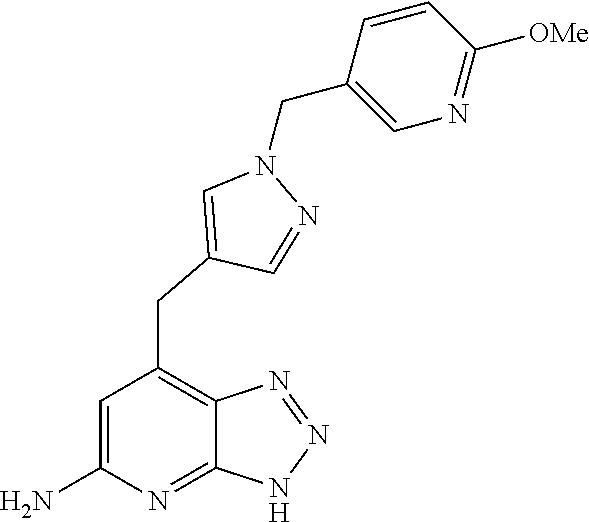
C(N1C=C(CC2=C3C(=NC(N)=C2)NN=N3)C=N1)C1=CN=C([OMe])C=C1
